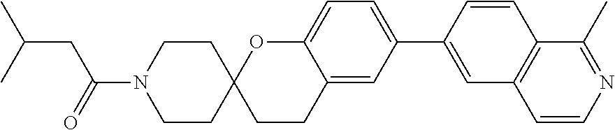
C12=CC(C3=CC4=C(C=C3)C(C)=NC=C4)=CC=C1OC1(CC2)CCN(C(CC(C)C)=O)CC1
